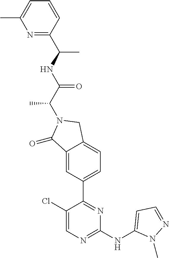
C1(=O)C2=CC(C3=NC(NC4=CC=NN4C)=NC=C3Cl)=CC=C2CN1C(C(NC(C1=NC(C)=CC=C1)C)=O)C
